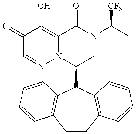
C1(C2C3=C(CCC4=C2C=CC=C4)C=CC=C3)CN(C(C)[CF3])C(=O)C2=C(O)C(=O)C=NN12
